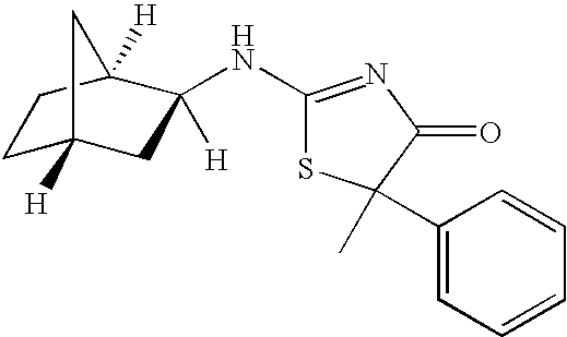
C1C2([H])CC([H])(NC3=NC(=O)C(C)(C4=CC=CC=C4)S3)C([H])(C1)C2
